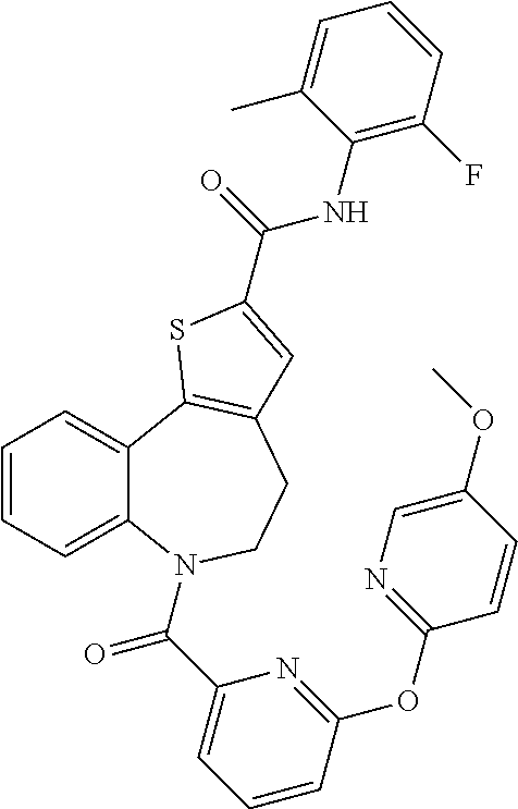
C1=CC=C2C(=C1)C1=C(CCN2C(C2=CC=CC(OC3=NC=C(OC)C=C3)=N2)=O)C=C(C(=O)NC2=C(F)C=CC=C2C)S1
